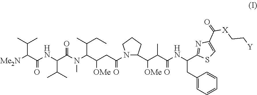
C1(C([OMe])C(C(=O)NC(CC2=CC=CC=C2)C2=NC(C([X]CC[Y])=O)=CS2)C)CCCN1C(CC(C(N(C(C(NC(C(C(C)C)[Me2N])=O)C(C)C)=O)C)C(C)CC)[OMe])=O
